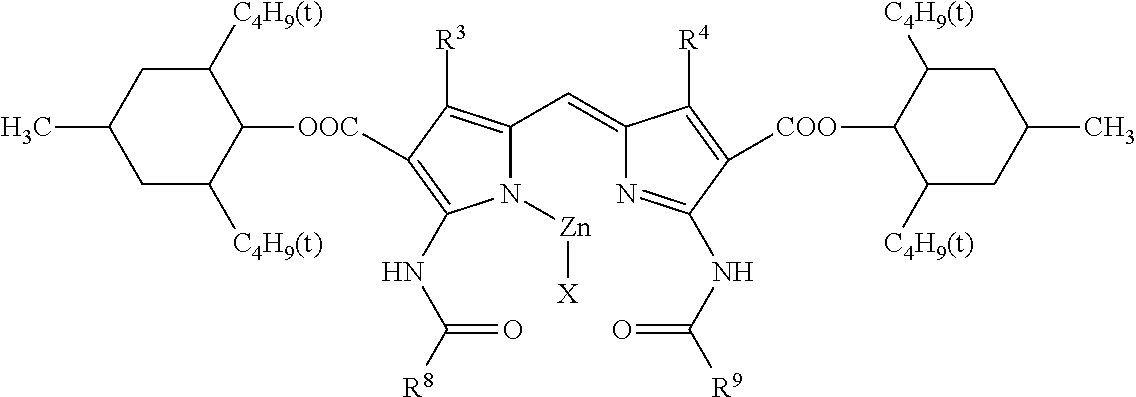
C1(C=C2N=C(NC([R9])=O)C([COO]C3C([C4H9(t)])CC(C)CC3[C4H9(t)])=C2[R4])=C([R3])C([OOC]C2C([C4H9(t)])CC(C)CC2[C4H9(t)])=C(NC([R8])=O)N1[Zn][X]
